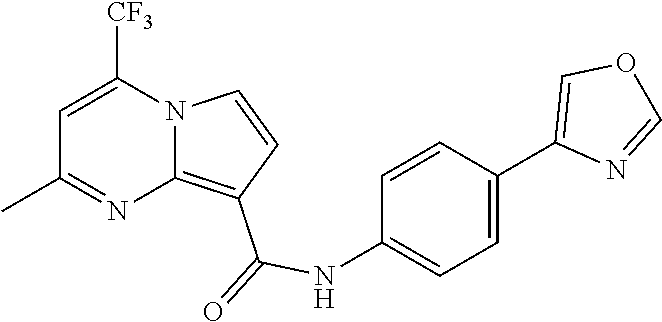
N12C(=C(C(=O)NC3=CC=C(C4=COC=N4)C=C3)C=C1)N=C(C)C=C2[CF3]
